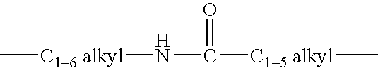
C[C16 alkyl]NC([C15 alkyl]C)=O
